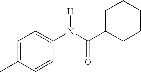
C1=C(C)C=CC(N(C(C2CCCCC2)=O)[H])=C1
